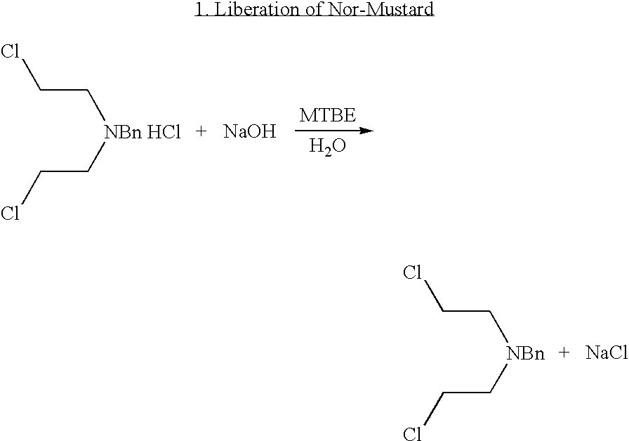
[NBn](CCCl)CCCl.[NaCl].O.[NBn HCl](CCCl)CCCl.[NaOH]
